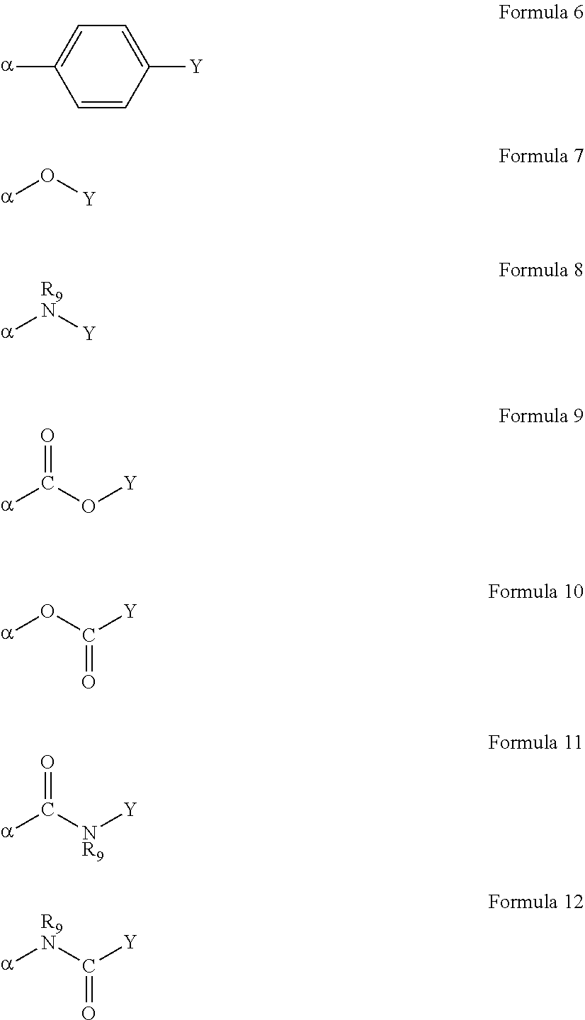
C1=C([Y])C=CC([a])=C1.O([Y])[a].[R9N]([Y])[a].C(O[Y])([a])=O.O(C([Y])=O)[a].C([NR9][Y])([a])=O.[R9N](C([Y])=O)[a]
